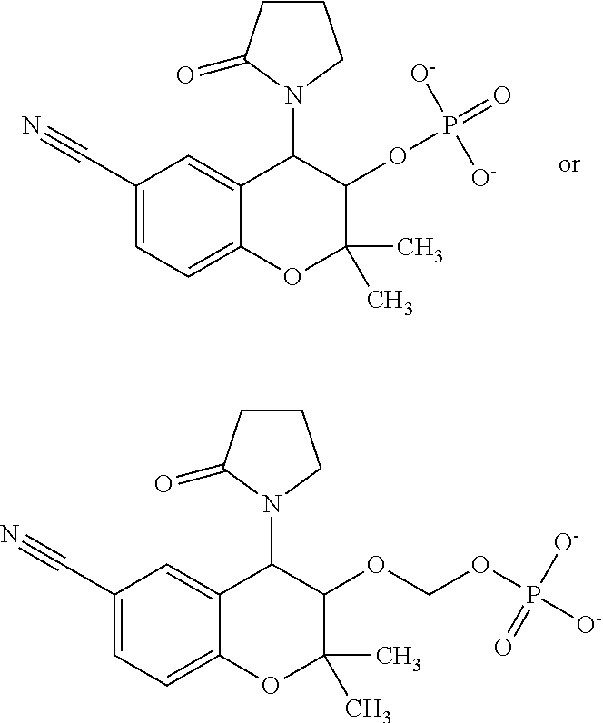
C1(C#N)=CC=C2C(=C1)C(N1CCCC1=O)C(OP(=O)([O-])[O-])C(C)(C)O2.C1(C#N)=CC=C2C(=C1)C(N1CCCC1=O)C(OCOP([O-])([O-])=O)C(C)(C)O2
